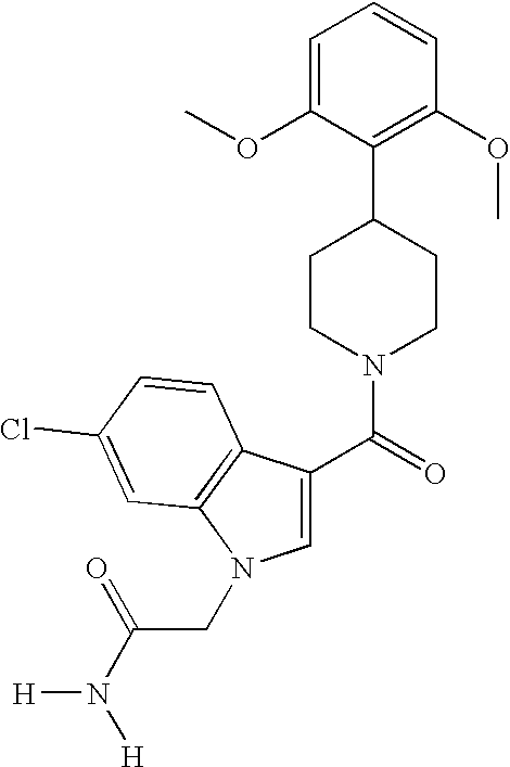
C1=C(C(=O)N2CCC(C3=C(OC)C=CC=C3OC)CC2)C2=C(N1CC(=O)N([H])[H])C=C(Cl)C=C2
